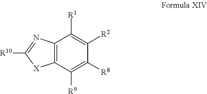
C12=C(C([R9])=C([R8])C([R2])=C1[R1])[X]C([R10])=N2
